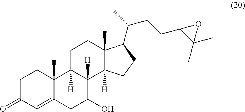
C1C(=O)C=C2C(C)(C1)C1([H])C([H])(C(O)C2)C2([H])C(C)(CC1)C(C(CCC1C(C)(C)O1)C)CC2
